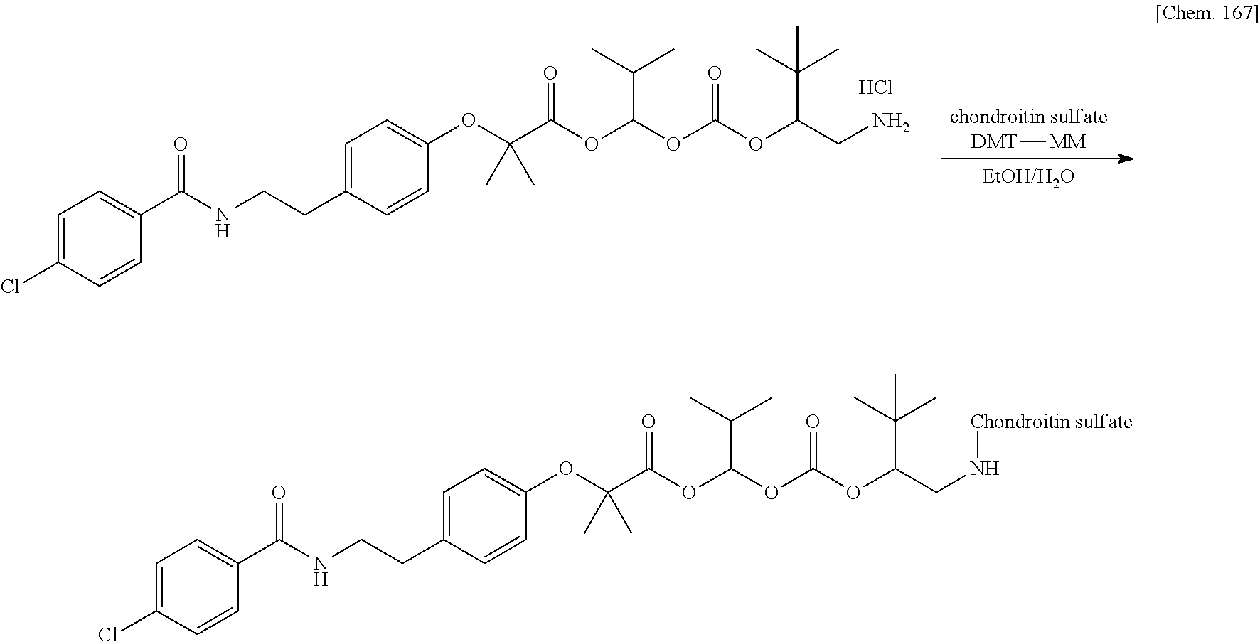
C1=C(Cl)C=CC(C(NCCC2=CC=C(OC(C(=O)OC(OC(OC(CN[Chondroitin sulfate])C(C)(C)C)=O)C(C)C)(C)C)C=C2)=O)=C1.C1=C(Cl)C=CC(C(NCCC2=CC=C(OC(C(=O)OC(OC(OC(CN)C(C)(C)C)=O)C(C)C)(C)C)C=C2)=O)=C1.Cl.[chondroitin sulfate].[DMT][MM].[EtOH/H2O]
